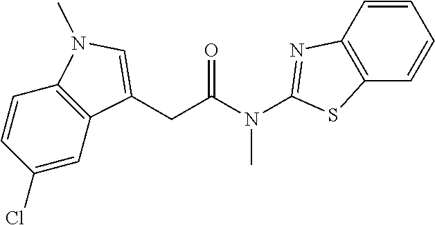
C(C(N(C1=NC2=C(C=CC=C2)S1)C)=O)C1=CN(C)C2=C1C=C(Cl)C=C2
